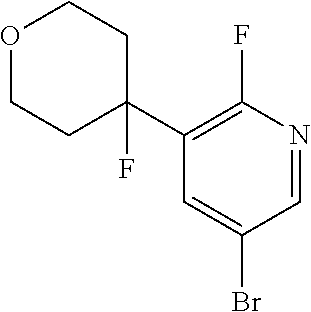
C1=C(Br)C=NC(F)=C1C1(F)CCOCC1
